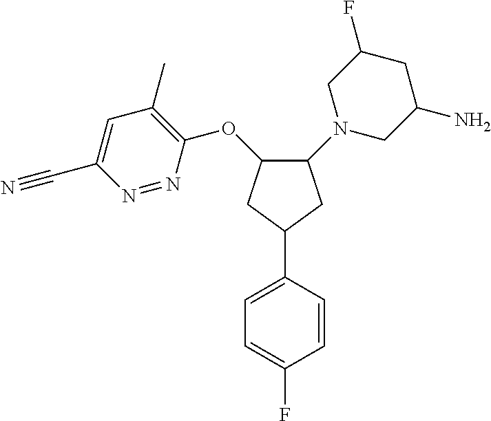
C1=C(F)C=CC(C2CC(OC3=C(C)C=C(C#N)N=N3)C(N3CC(N)CC(F)C3)C2)=C1
